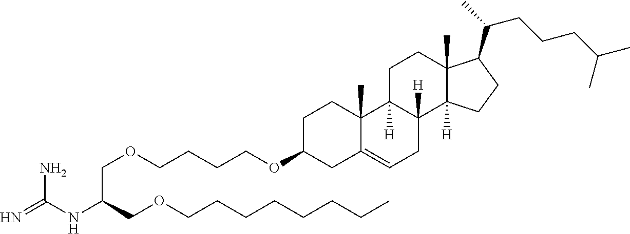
C(COCCCCOC1CC2=CCC3([H])C([H])(C2(C)CC1)CCC1(C)C3([H])CCC1C(C)CCCC(C)C)(NC(=N)N)COCCCCCCCC
